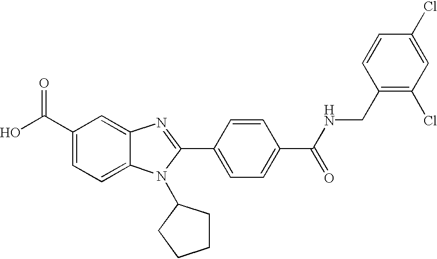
C1(C(O)=O)=CC=C2C(=C1)N=C(C1=CC=C(C(NCC3=C(Cl)C=C(Cl)C=C3)=O)C=C1)N2C1CCCC1
